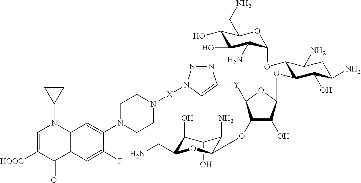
C1(O)C(O)C(CN)OC(OC2C(O)C(OC3C(O)C(N)CC(N)C3OC3C(N)C(O)C(O)C(CN)O3)OC2[Y]C2=CN([X]N3CCN(C4=CC5=C(C=C4F)C(=O)C([HOOC])=CN5C4CC4)CC3)N=N2)C1N
